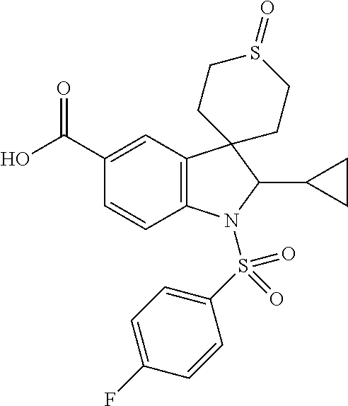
C12=C(C=C(C(O)=O)C=C1)C1(C(C3CC3)N2S(C2=CC=C(F)C=C2)(=O)=O)CCS(=O)CC1
